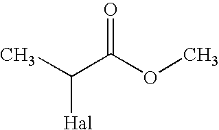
CC([Hal])C(=O)OC
